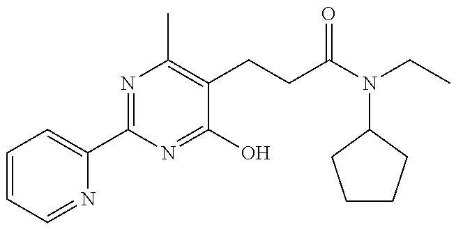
C1=CC=NC(C2=NC(C)=C(CCC(N(CC)C3CCCC3)=O)C(O)=N2)=C1
